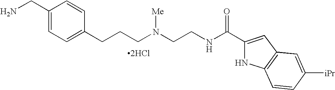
[2HCl].C1(CN)=CC=C(CCCN(CCNC(C2=CC3=C(N2)C=CC([iPr])=C3)=O)[Me])C=C1
